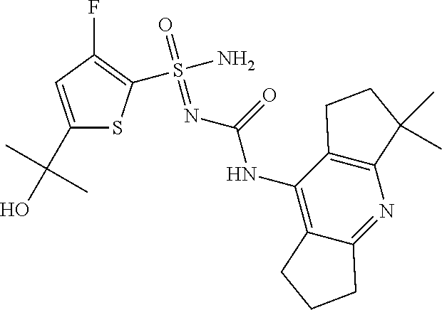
C1(C(O)(C)C)=CC(F)=C(S(N)(=O)=NC(NC2=C3C(=NC4=C2CCC4(C)C)CCC3)=O)S1
